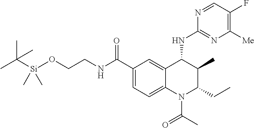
C1(C(NCCO[Si](C(C)(C)C)(C)C)=O)=CC=C2C(=C1)C(NC1=NC([Me])=C(F)C=N1)C(C)C(CC)N2C(=O)C
